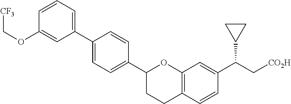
C1(C2=CC=C(C3CCC4=C(O3)C=C(C(C[CO2H])C3CC3)C=C4)C=C2)=CC=CC(OC[CF3])=C1
